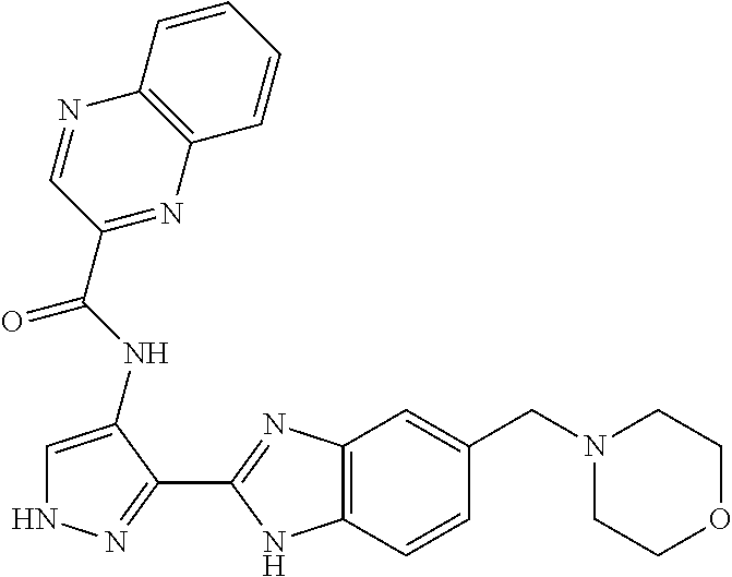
C12=C(C=CC(CN3CCOCC3)=C1)NC(C1=NNC=C1NC(=O)C1=NC3=C(N=C1)C=CC=C3)=N2
